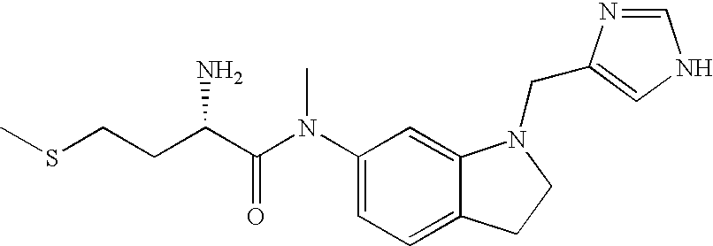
C1(N(C(C(CCSC)N)=O)C)=CC=C2C(=C1)N(CC1=CNC=N1)CC2
